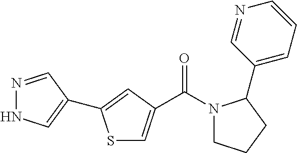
C(N1CCCC1C1=CC=CN=C1)(=O)C1=CSC(C2=CNN=C2)=C1
